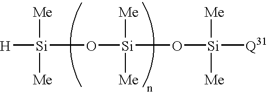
[H][Si](O[Si](O[Si]([Q31])([Me])[Me])([Me])[Me])([Me])[Me]
